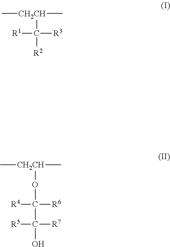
C[CH2CH](C)C([R2])([R3])[R1].C[CH2CH](C)OC(C([R5])([R7])O)([R6])[R4]
